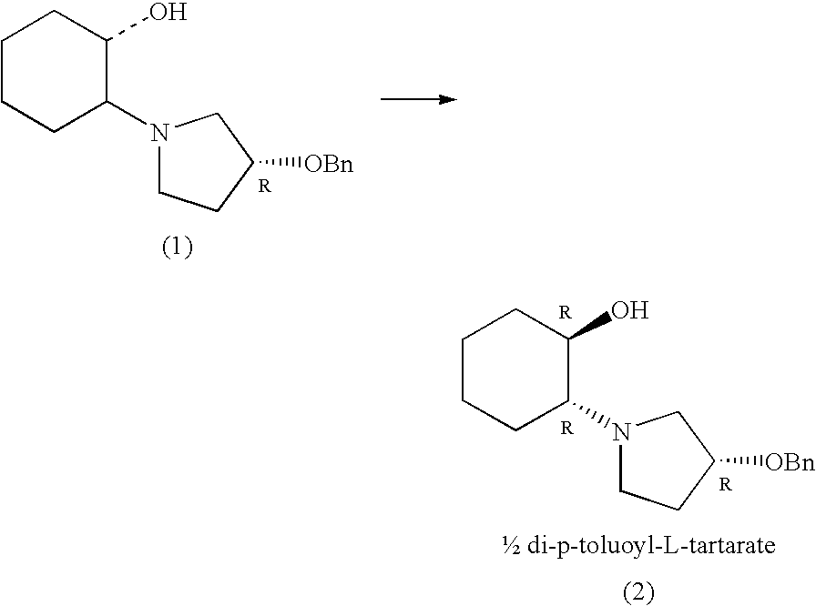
C1CCC(N2CCC([OBn])C2)C(O)C1.C1CCC(N2CCC([OBn])C2)C(O)C1
